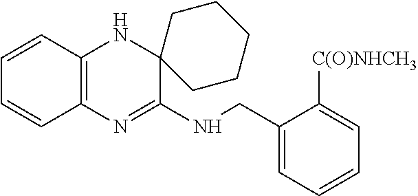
C1=CC2=C(C=C1)N=C(NCC1=CC=CC=C1[C(O)NHCH3])C1(N2)CCCCC1
